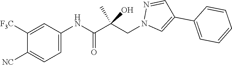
C1([F3C])=CC(NC(C(CN2C=C(C3=CC=CC=C3)C=N2)(C)O)=O)=CC=C1[NC]
